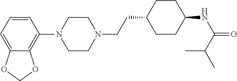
C1=CC=C2C(=C1N1CCN(CCC3CCC(NC(C(C)C)=O)CC3)CC1)OCO2
